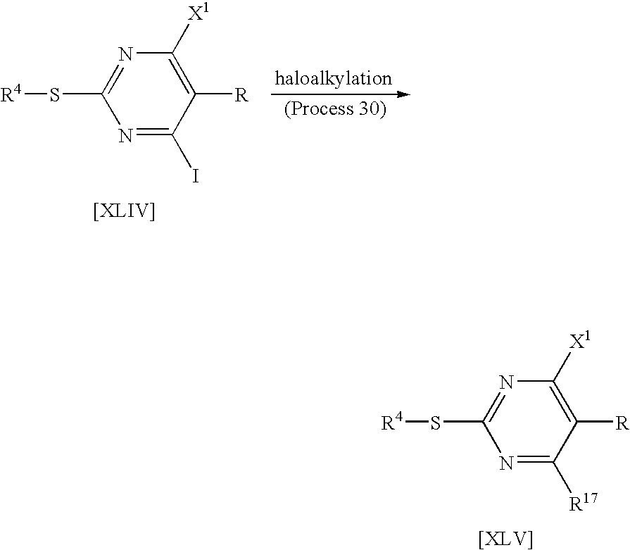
C1([X1])=C([R])C(I)=NC(S[R4])=N1.C1([X1])=C([R])C([R17])=NC(S[R4])=N1
